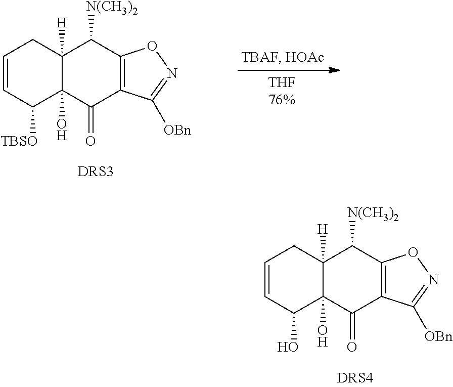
C1=CC(O)C2(O)C([H])(C1)C([N(CH3)2])C1=C(C2=O)C([OBn])=NO1.C1=CC([TBSO])C2(O)C([H])(C1)C([N(CH3)2])C1=C(C2=O)C([OBn])=NO1
